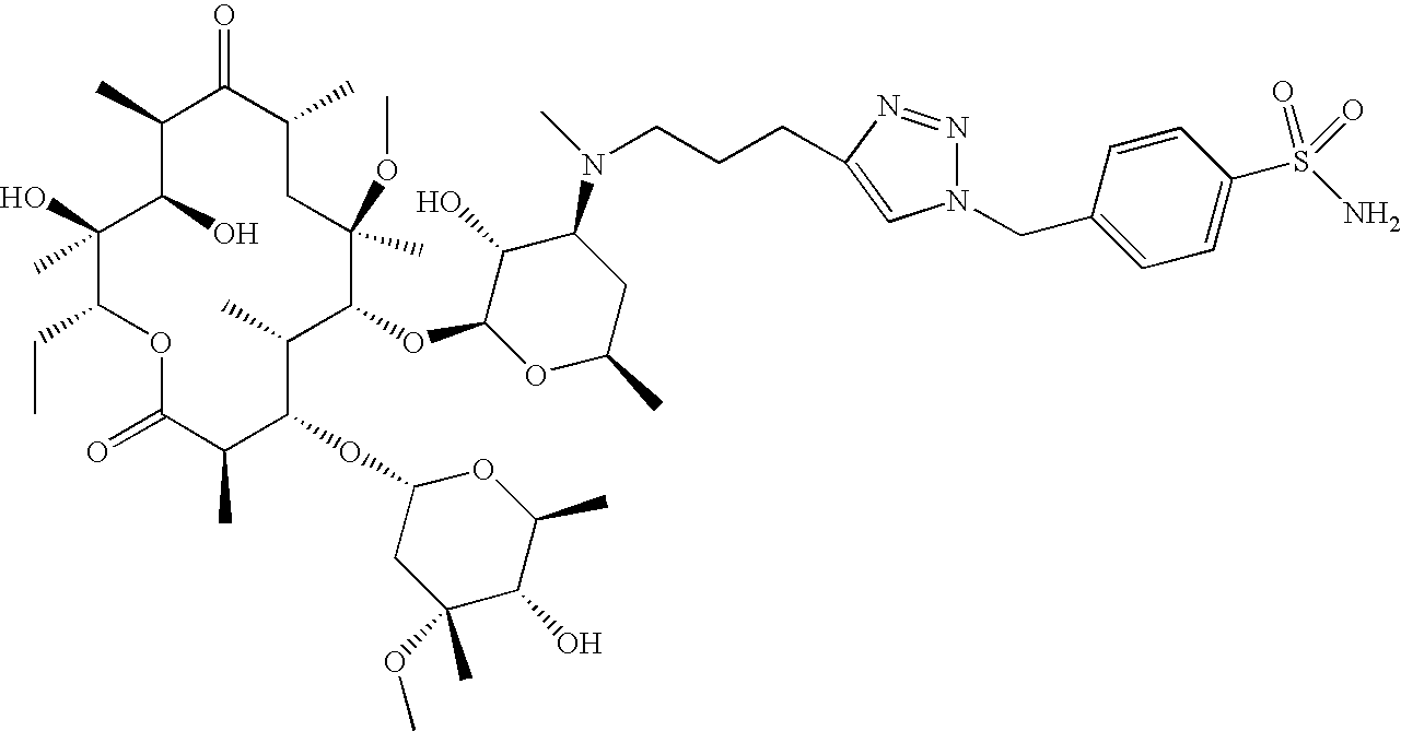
C1(C)C(O)C(O)(C)C(CC)OC(=O)C(C)C(OC2CC(OC)(C)C(O)C(C)O2)C(C)C(OC2OC(C)CC(N(C)CCCC3=CN(CC4=CC=C(S(N)(=O)=O)C=C4)N=N3)C2O)C(C)(OC)CC(C)C1=O
